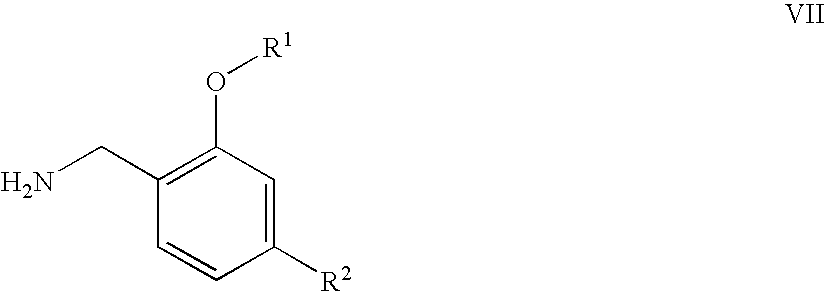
C1(O[R1])=C(CN)C=CC([R2])=C1
